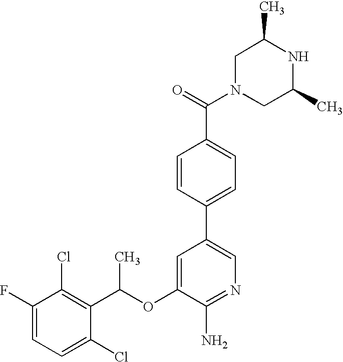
FC1=CC=C(Cl)C(C(OC2=CC(C3=CC=C(C(N4CC(C)NC(C)C4)=O)C=C3)=CN=C2N)C)=C1Cl
